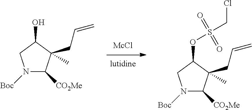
N1([Boc])C([CO2Me])C(C)(CC=C)C(O)C1.N1([Boc])C([CO2Me])C(C)(CC=C)C(OS(CCl)(=O)=O)C1
